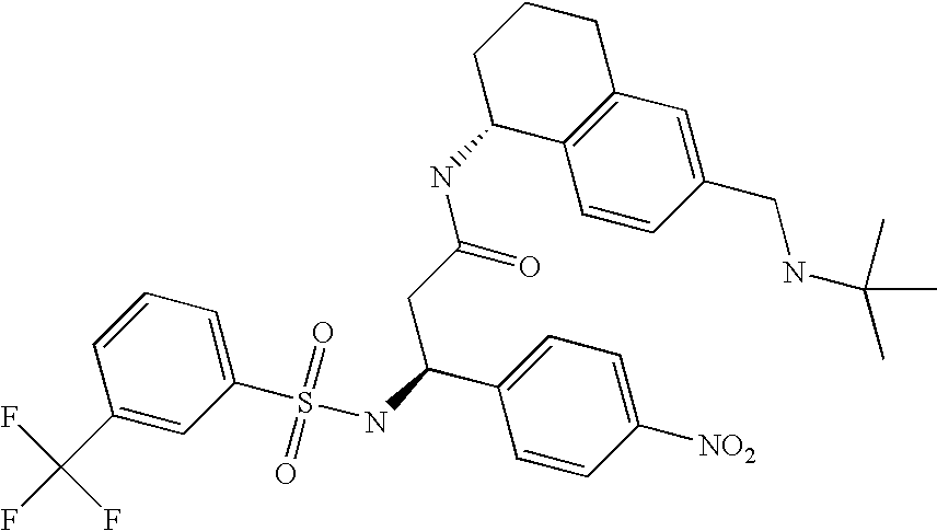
C1=C(S(NC(C2=CC=C([NO2])C=C2)CC(NC2C3=C(CCC2)C=C(CNC(C)(C)C)C=C3)=O)(=O)=O)C=C(C(F)(F)F)C=C1
